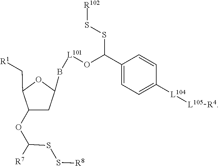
O(C(SS[R8])[R7])C1CC(B[L101]OC(SS[R102])C2=CC=C([L104][L105][R4])C=C2)OC1C[R1]
